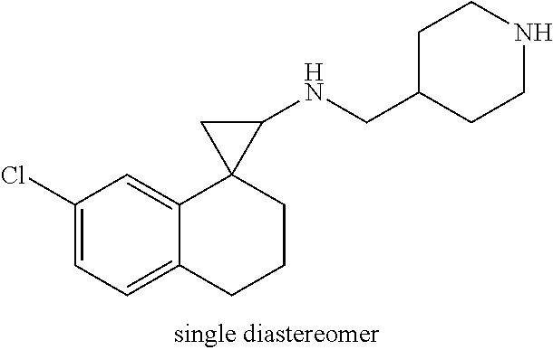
C1(Cl)=CC=C2C(=C1)C1(CCC2)C(NCC2CCNCC2)C1
